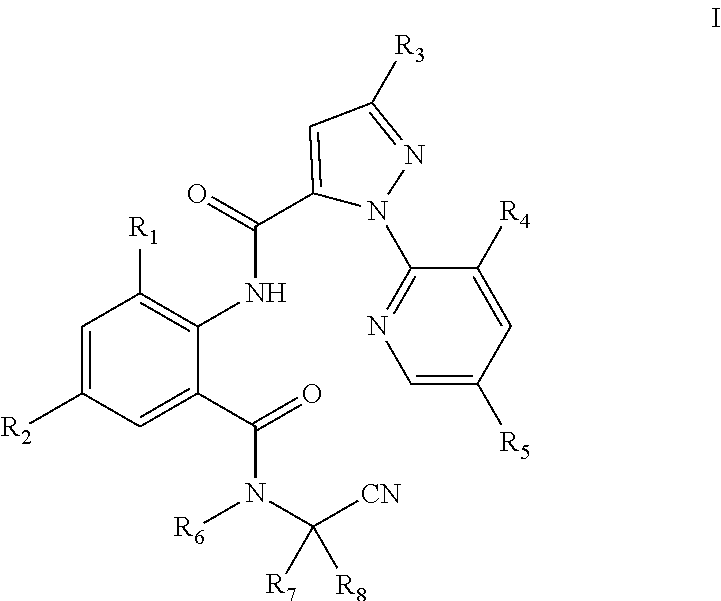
C(=O)(NC1=C([R1])C=C([R2])C=C1C(=O)N(C([R7])([CN])[R8])[R6])C1=CC([R3])=NN1C1=NC=C([R5])C=C1[R4]
